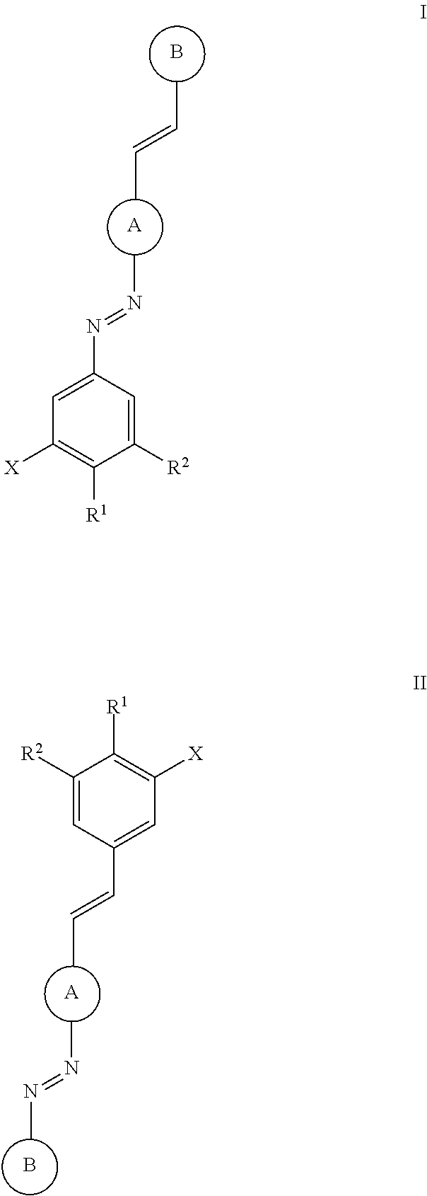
B.CC=CC.[A].CN=NC1=CC([X])=C([R1])C([R2])=C1.[A].B.C1([R2])=CC(C=CC)=CC([X])=C1[R1].CN=NC
